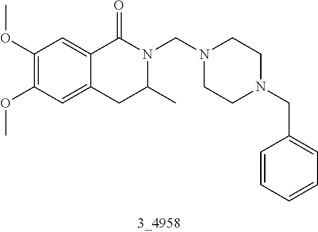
C1(OC)=C(OC)C=C2C(=C1)C(=O)N(CN1CCN(CC3=CC=CC=C3)CC1)C(C)C2
